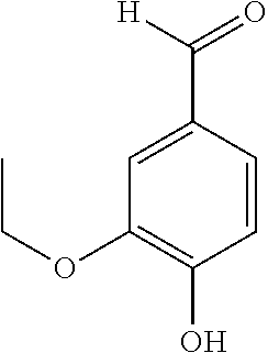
C1=CC(C([H])=O)=CC(OCC)=C1O
